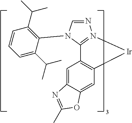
N1=CN(C2=C(C(C)C)C=CC=C2C(C)C)C2=N1[Ir]C1=C2C=C2C(=C1)OC(C)=N2
